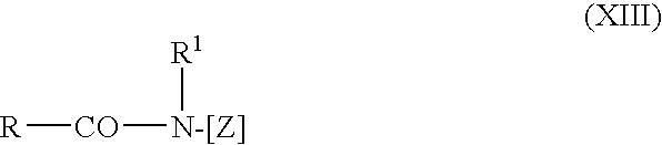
[R][CO][N-[Z]][R1]
